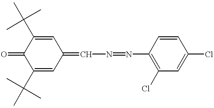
C1(C(C)(C)C)=CC(=CN=NC2=C(Cl)C=C(Cl)C=C2)C=C(C(C)(C)C)C1=O
